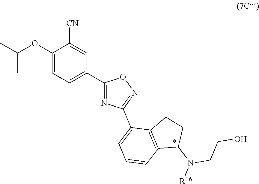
CC(OC1=CC=C(C2=NC(C3=CC=CC4=C3CCC4N(CCO)[R16])=NO2)C=C1[CN])C
